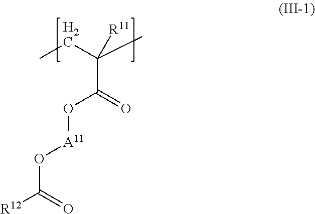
C(C(=O)O[A11]OC([R12])=O)(C)(CC)[R11]
